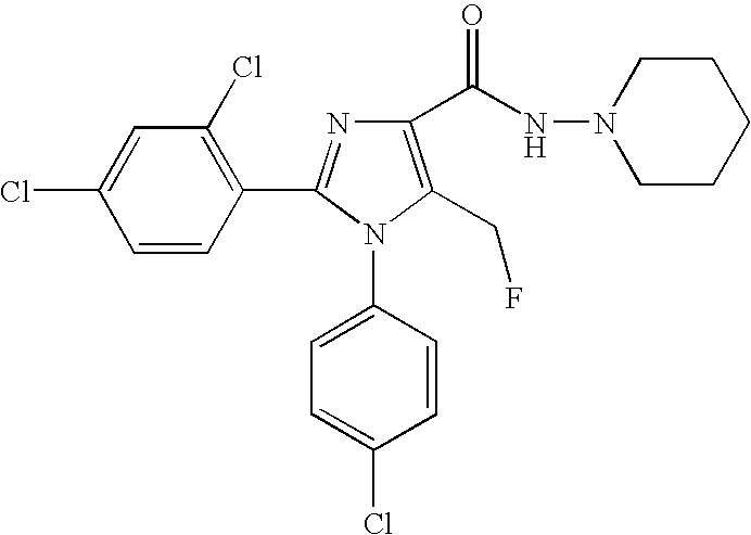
ClC1=CC(Cl)=C(C2=NC(C(NN3CCCCC3)=O)=C(CF)N2C2=CC=C(Cl)C=C2)C=C1
